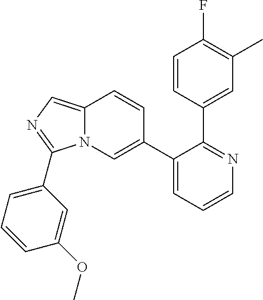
C1(C2=CN3C(=CN=C3C3=CC=CC(OC)=C3)C=C2)=CC=CN=C1C1=CC(C)=C(F)C=C1
